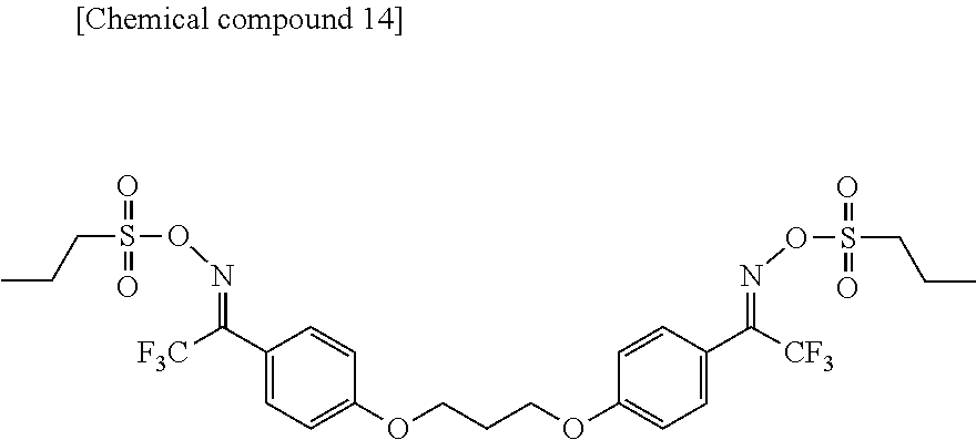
O(S(=O)(=O)CCC)N=C(C1=CC=C(OCCCOC2=CC=C(C(=NOS(=O)(=O)CCC)[CF3])C=C2)C=C1)[F3C]
